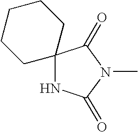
C12(NC(=O)N(C)C1=O)CCCCC2
